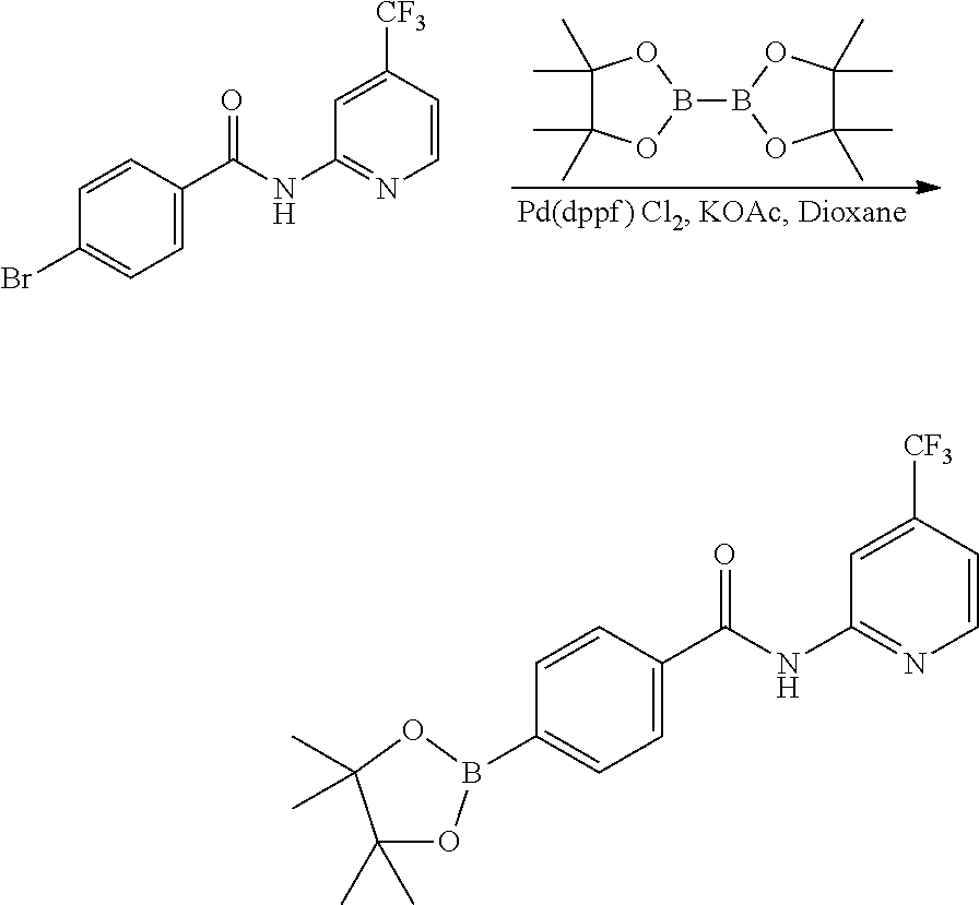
C1=CC(C(NC2=NC=CC([CF3])=C2)=O)=CC=C1Br.C1(C)(C)C(C)(C)OB(B2OC(C)(C)C(C)(C)O2)O1.C1=CC(C(NC2=NC=CC([CF3])=C2)=O)=CC=C1B1OC(C)(C)C(C)(C)O1
